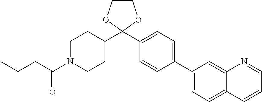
C1(C2=CC=C(C3(C4CCN(C(CCC)=O)CC4)OCCO3)C=C2)=CC=C2C(=C1)N=CC=C2
